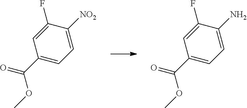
C1(C(=O)OC)=CC=C([NO2])C(F)=C1.C1(C(=O)OC)=CC=C(N)C(F)=C1
